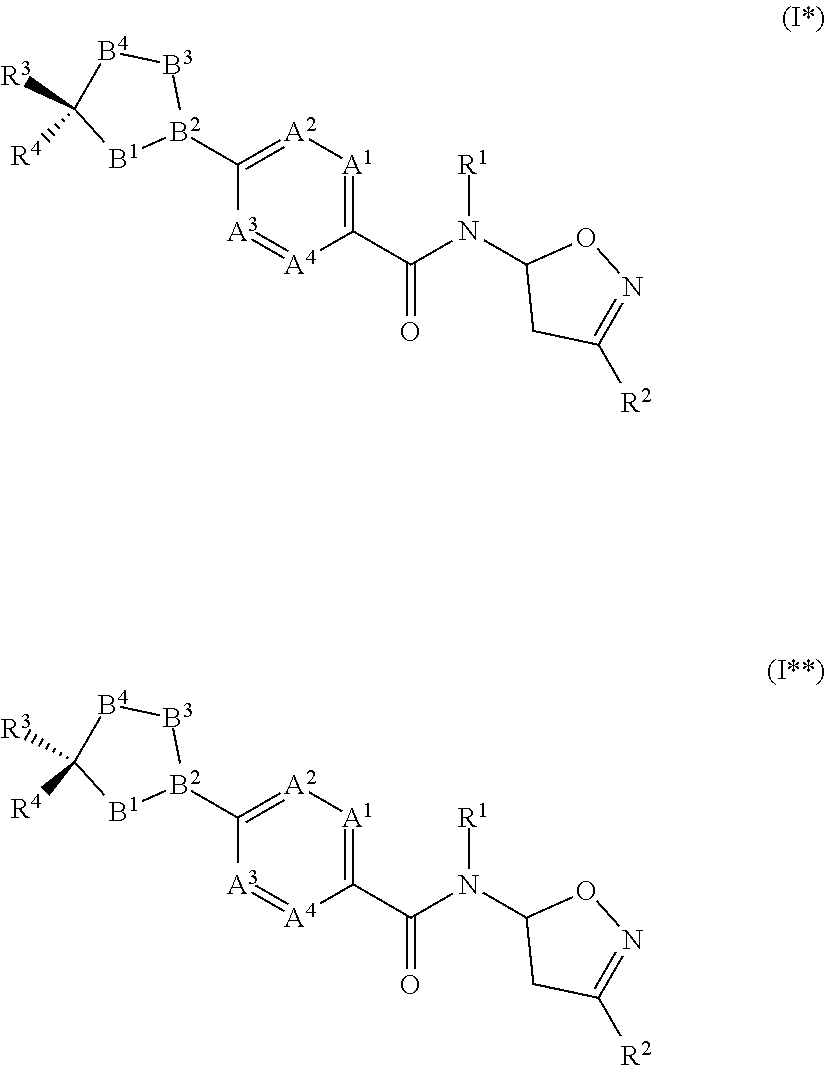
[A2]1=C([B2]2[B3][B4]C([R3])([R4])[B1]2)[A3]=[A4]C(C(N(C2CC([R2])=NO2)[R1])=O)=[A1]1.[A2]1=C([B2]2[B3][B4]C([R3])([R4])[B1]2)[A3]=[A4]C(C(N(C2CC([R2])=NO2)[R1])=O)=[A1]1
